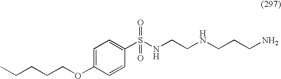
C1=C(OCCCCC)C=CC(S(NCCNCCCN)(=O)=O)=C1
